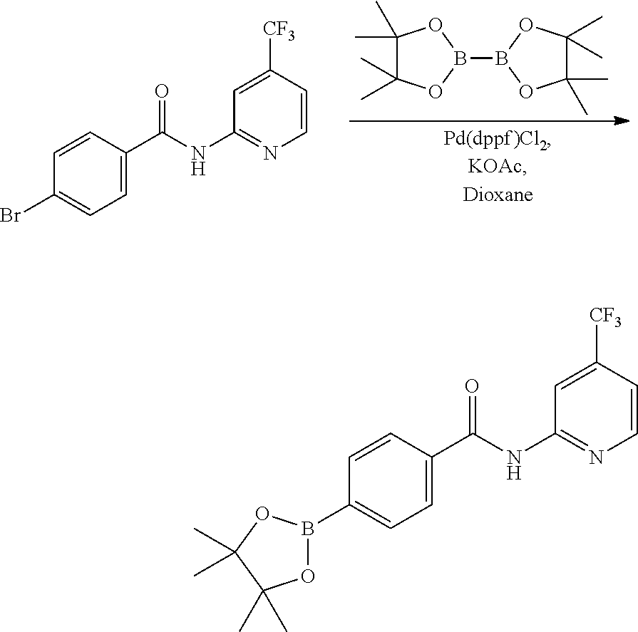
C1(C)(C)C(C)(C)OB(B2OC(C)(C)C(C)(C)O2)O1.C1=C(C(=O)NC2=NC=CC([CF3])=C2)C=CC(Br)=C1.C1=C(C(NC2=NC=CC([CF3])=C2)=O)C=CC(B2OC(C)(C)C(C)(C)O2)=C1
